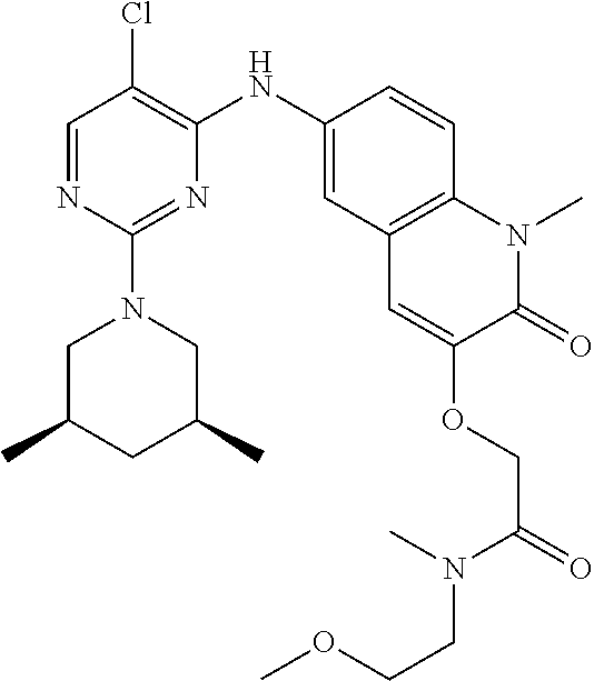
C1=NC(N2CC(C)CC(C)C2)=NC(NC2=CC3=C(C=C2)N(C)C(=O)C(OCC(=O)N(C)CCOC)=C3)=C1Cl
